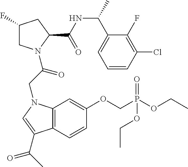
C12=C(C=CC(OCP(OCC)(=O)OCC)=C1)C(C(C)=O)=CN2CC(=O)N1CC(F)CC1C(NC(C1=CC=CC(Cl)=C1F)C)=O
